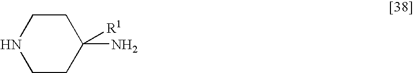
C1CC(N)([R1])CCN1
